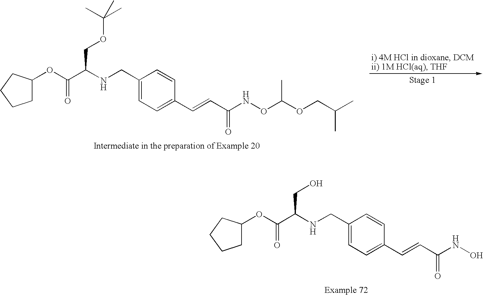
C1(CNC(C(OC2CCCC2)=O)COC(C)(C)C)=CC=C(C=CC(NOC(OCC(C)C)C)=O)C=C1.C1(CNC(C(OC2CCCC2)=O)CO)=CC=C(C=CC(NO)=O)C=C1
